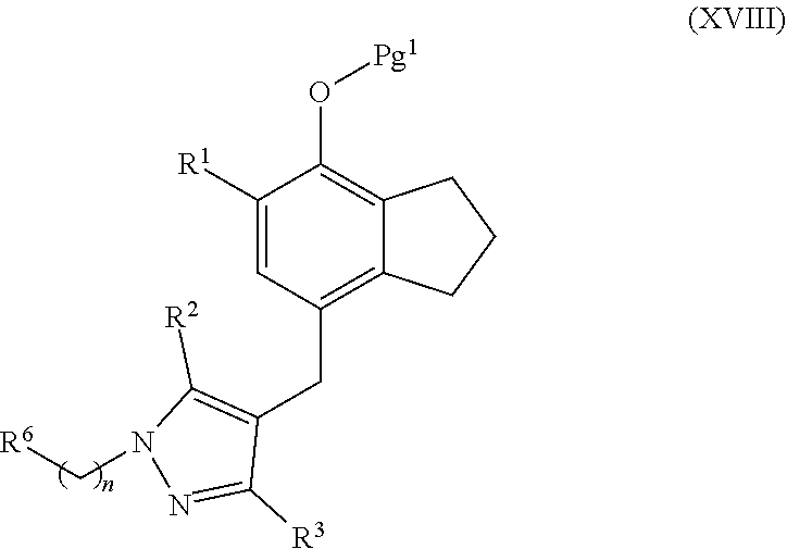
C12=C(CC3=C([R2])N(C[R6])N=C3[R3])C=C([R1])C(O[Pg1])=C1CCC2
